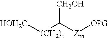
[(CH2)x](C([Zm][OPG])[CH2OH])[HOH2C]
